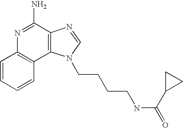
C1=CC=CC2=C1N=C(N)C1=C2N(CCCCNC(=O)C2CC2)C=N1
